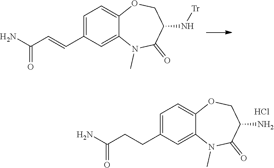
C12=CC(C=CC(N)=O)=CC=C1OCC(N[Tr])C(=O)N2C.C12=CC(CCC(N)=O)=CC=C1OCC(N)C(=O)N2C.Cl
